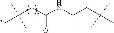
C(CC(NC(CC(C)(C)C)C)=O)(C)(C)C
